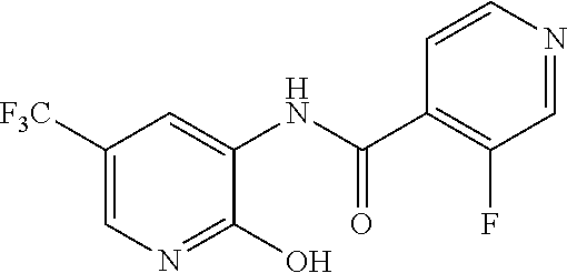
C1([F3C])=CN=C(O)C(NC(C2=C(F)C=NC=C2)=O)=C1
